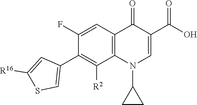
C1(F)=CC2=C(C([R2])=C1C1=CSC([R16])=C1)N(C1CC1)C=C(C(O)=O)C2=O
